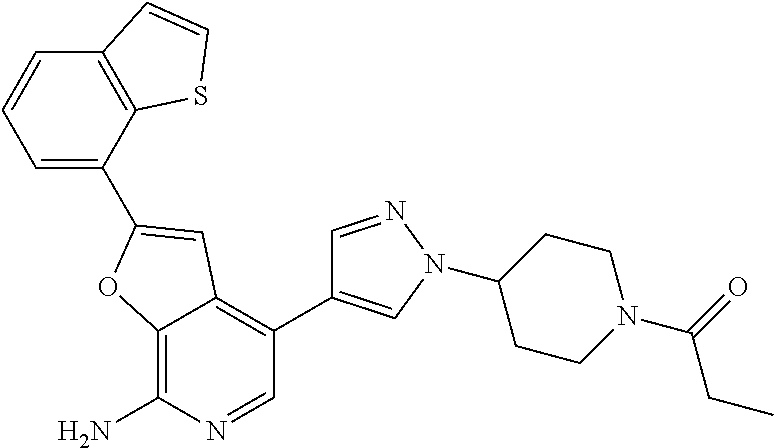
C12=C(N)N=CC(C3=CN(C4CCN(C(=O)CC)CC4)N=C3)=C1C=C(C1=CC=CC3=C1SC=C3)O2
